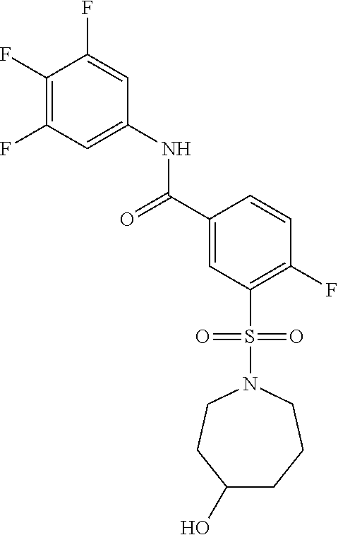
C1(F)=C(F)C=C(NC(=O)C2=CC(S(=O)(=O)N3CCC(O)CCC3)=C(F)C=C2)C=C1F
